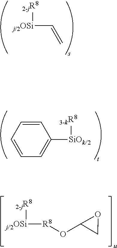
[R8](OC1OC1)[j/2OSi][2-jR8].C(=C)[j/2OSi][2-jR8].C1=CC=C([SiOk/2][3-kR8])C=C1
